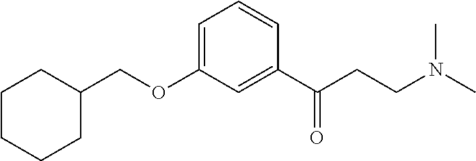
C1CCCC(COC2=CC=CC(C(CCN(C)C)=O)=C2)C1
